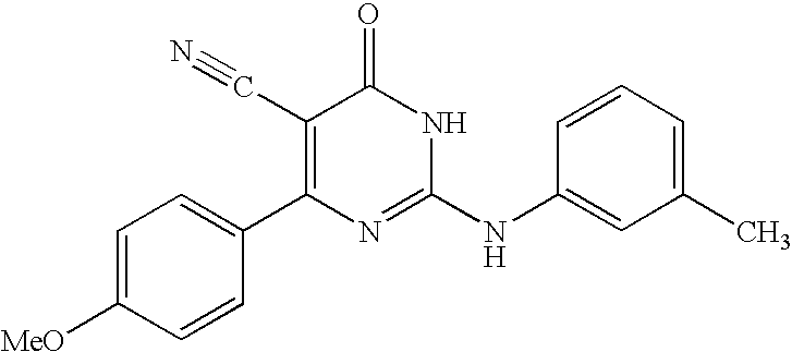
C1=CC(C2=C(C#N)C(=O)NC(NC3=CC(C)=CC=C3)=N2)=CC=C1[MeO]
